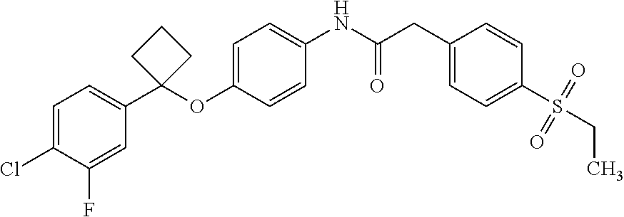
C1=C(Cl)C(F)=CC(C2(OC3=CC=C(NC(CC4=CC=C(S(=O)(=O)CC)C=C4)=O)C=C3)CCC2)=C1
